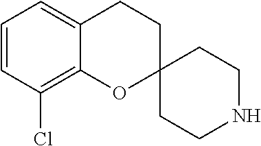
C1=CC(Cl)=C2C(=C1)CCC1(O2)CCNCC1
